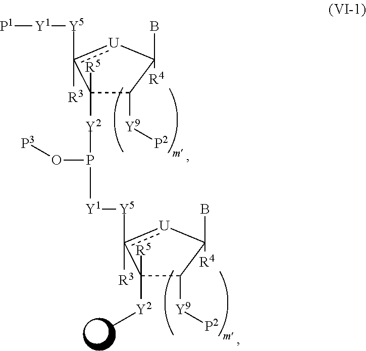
[Y1]([Y5]c1([R3])[U]C(B)([R4])C([Y9][P2])C1([R5])[Y2]C)P([Y2]C1([R5])c([Y5][Y1][P1])([R3])[U]C(B)([R4])C1[Y9][P2])O[P3]
